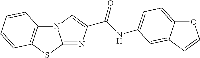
N12C3=C(SC1=NC(C(NC1=CC=C4OC=CC4=C1)=O)=C2)C=CC=C3
